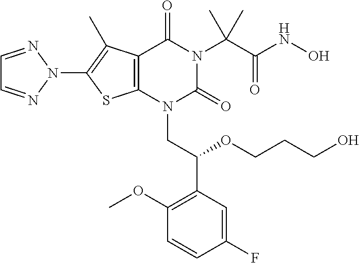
C12=C(N(CC(C3=C(OC)C=CC(F)=C3)OCCCO)C(=O)N(C(C(NO)=O)(C)C)C1=O)SC(N1N=CC=N1)=C2C
